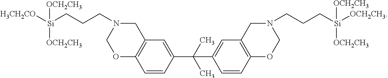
O1C2=C(CN(CCC[Si]([H3CH2CO])([OCH2CH3])[OCH2CH3])C1)C=C(C(C1=CC3=C(C=C1)OCN(CCC[Si]([OCH2CH3])([OCH2CH3])[OCH2CH3])C3)(C)C)C=C2
